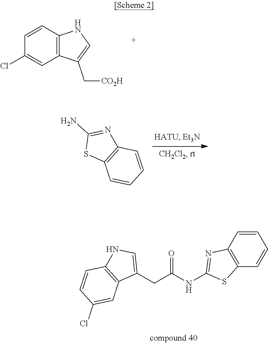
C12=C(C=CC(Cl)=C1)NC=C2C[CO2H].S1C(N)=NC2=C1C=CC=C2.C1(NC(CC2=CNC3=C2C=C(Cl)C=C3)=O)=NC2=C(S1)C=CC=C2
